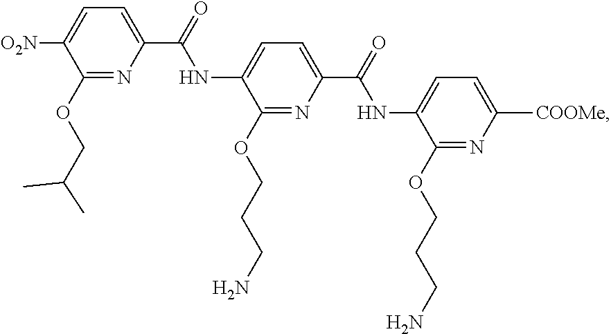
C1(OCC(C)C)=NC(C(=O)NC2=CC=C(C(=O)NC3=CC=C([COOMe])N=C3OCCCN)N=C2OCCCN)=CC=C1[O2N]
